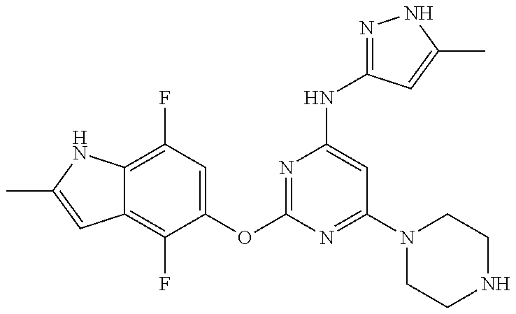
C12=C(F)C(OC3=NC(NC4=NNC(C)=C4)=CC(N4CCNCC4)=N3)=CC(F)=C1NC(C)=C2
